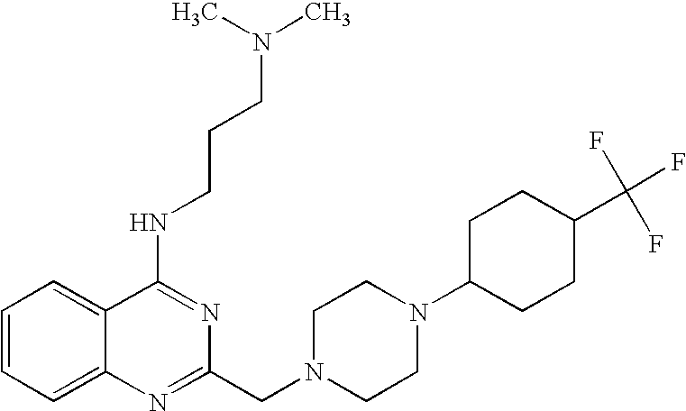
C1=CC=C2C(=C1)C(NCCCN(C)C)=NC(CN1CCN(C3CCC(C(F)(F)F)CC3)CC1)=N2
